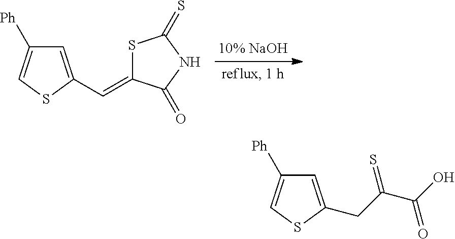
S1C(=CC2=CC([Ph])=CS2)C(=O)NC1=S.C(C1=CC([Ph])=CS1)C(=S)C(O)=O
